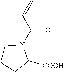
[COOH]C1N(C(C=C)=O)CCC1
